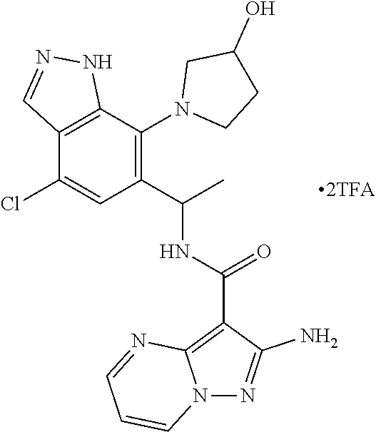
C12=C(C(N3CCC(O)C3)=C(C(C)NC(C3=C4N(N=C3N)C=CC=N4)=O)C=C1Cl)NN=C2
